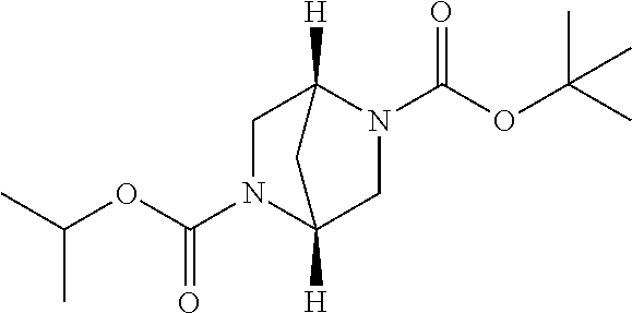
C(=O)(OC(C)C)N1CC2([H])N(C(=O)OC(C)(C)C)CC1([H])C2
